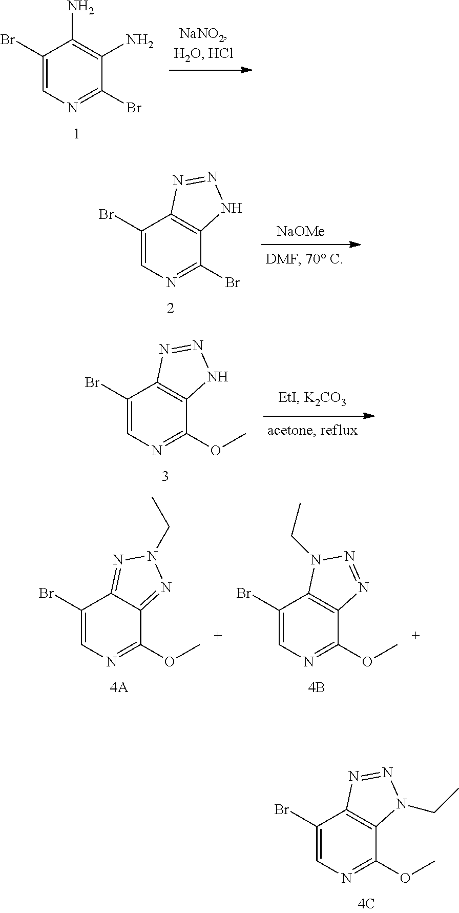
C1(Br)=CN=C(Br)C(N)=C1N.C1(Br)=CN=C(Br)C2=C1N=NN2.[NaOMe].C1(Br)=CN=C(OC)C2=C1N=NN2.C1(Br)=CN=C(OC)C2=C1N(CC)N=N2.C1(Br)=CN=C(OC)C2=NN(CC)N=C12.C1(Br)=CN=C(OC)C2=C1N=NN2CC
